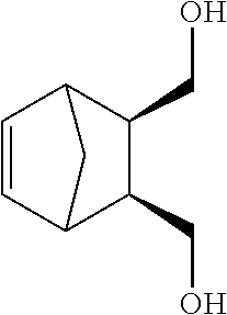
C(C1C2C=CC(C1CO)C2)O
